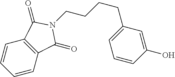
C1=CC2=C(C=C1)C(=O)N(CCCCC1=CC=CC(O)=C1)C2=O
